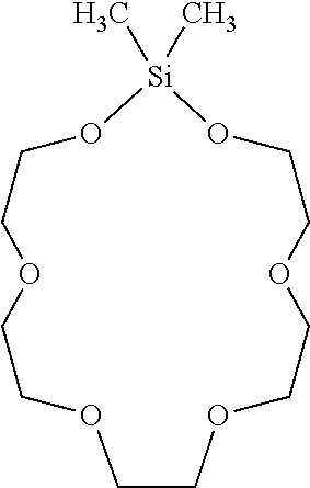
C1CO[Si](C)(C)OCCOCCOCCOCCO1
